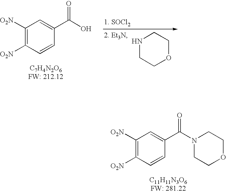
C1([O2N])=C([O2N])C=CC(C(N2CCOCC2)=O)=C1.C1([O2N])=C([O2N])C=CC(C(O)=O)=C1.N1CCOCC1
